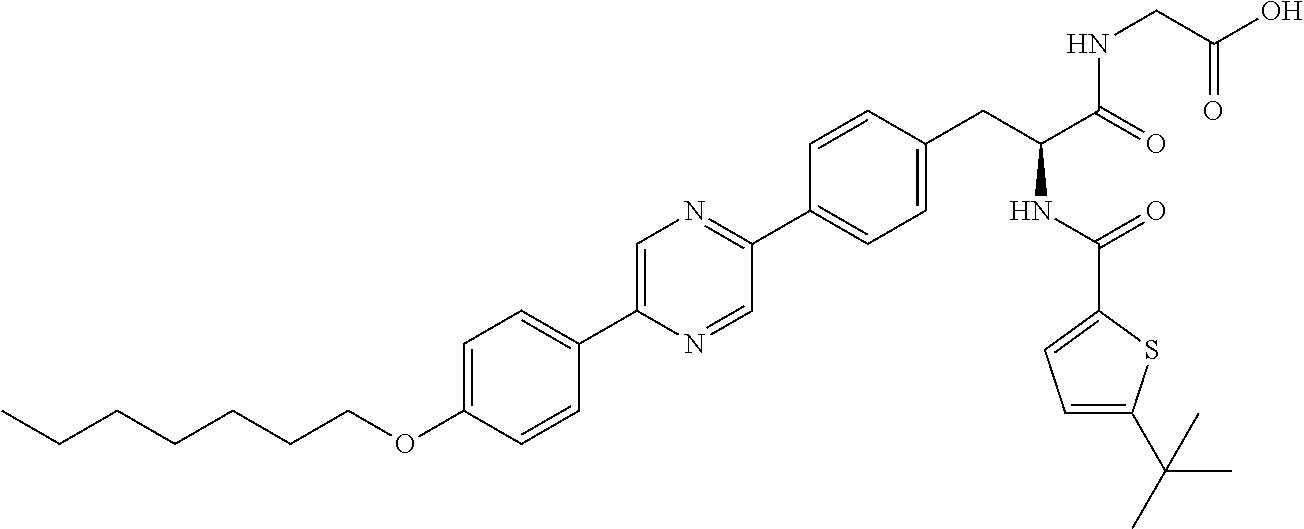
C(OC1=CC=C(C2=CN=C(C3=CC=C(CC(NC(=O)C4=CC=C(C(C)(C)C)S4)C(=O)NCC(=O)O)C=C3)C=N2)C=C1)CCCCCC
